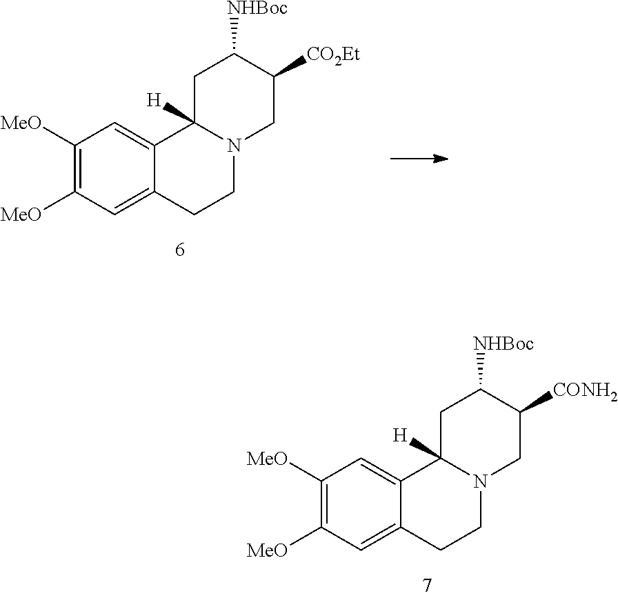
C1([MeO])=C([MeO])C=C2C(=C1)C1([H])N(CC2)CC([CONH2])C([NHBoc])C1.C1([MeO])=C([MeO])C=C2C(=C1)C1([H])N(CC2)CC([CO2Et])C([NHBoc])C1
